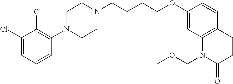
C1=C(Cl)C(Cl)=C(N2CCN(CCCCOC3=CC4=C(C=C3)CCC(=O)N4COC)CC2)C=C1
